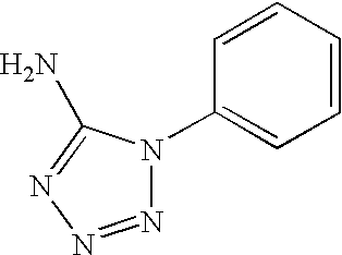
N1=NN=C(N)N1C1=CC=CC=C1
